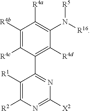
C1([R4b])=C([R4c])C(C2=NC([X2])=NC([R2])=C2[R1])=C([R4d])C(N([R16])[R5])=C1[R4a]
